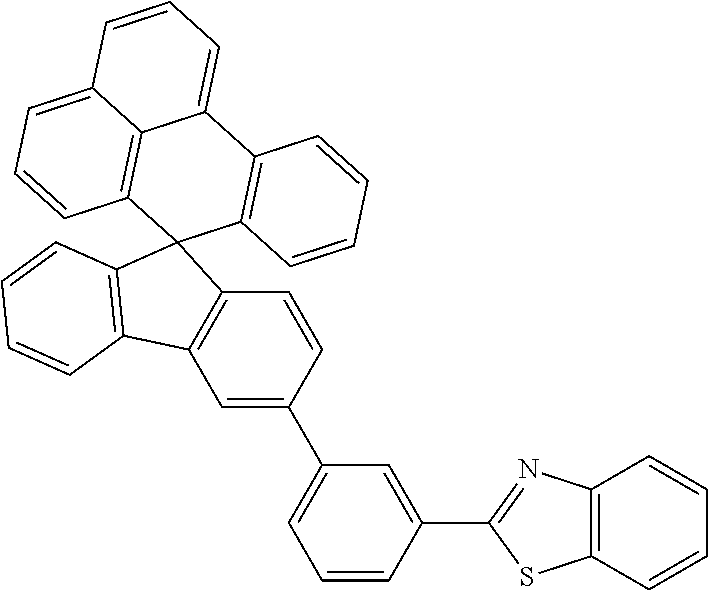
C1(C2=CC=CC(C3=NC4=C(S3)C=CC=C4)=C2)=CC2=C(C=C1)C1(C3=C2C=CC=C3)C2=C(C3=CC=CC4=CC=CC1=C34)C=CC=C2
